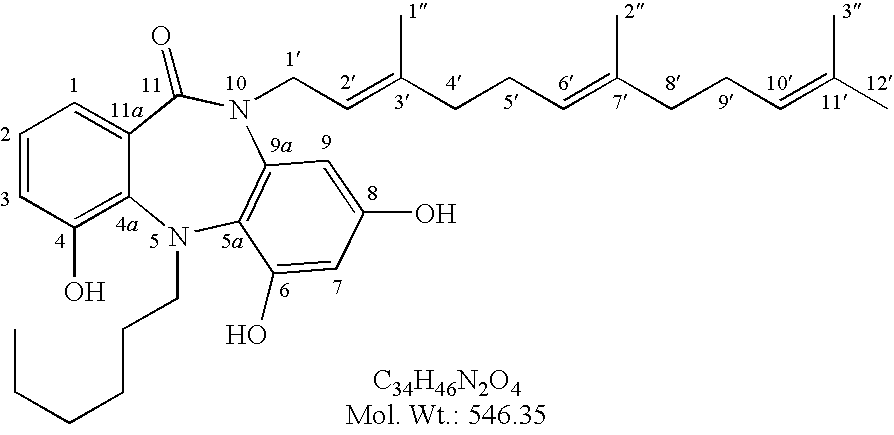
C1=CC(O)=C2C(=C1)C(=O)N(CC=C(CCC=C(CCC=C(C)C)C)C)C1=C(N2CCCCCC)C(O)=CC(O)=C1
